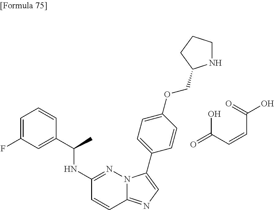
C1=C(F)C=C(C(C)NC2=NN3C(=NC=C3C3=CC=C(OCC4NCCC4)C=C3)C=C2)C=C1.OC(C=CC(O)=O)=O
